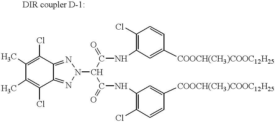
C1(C)=C(Cl)C2=NN(C(C(NC3=C(Cl)C=CC([COOCH(CH3)COOC12H25])=C3)=O)C(NC3=C(Cl)C=CC([COOCH(CH3)COOC12H25])=C3)=O)N=C2C(Cl)=C1C
